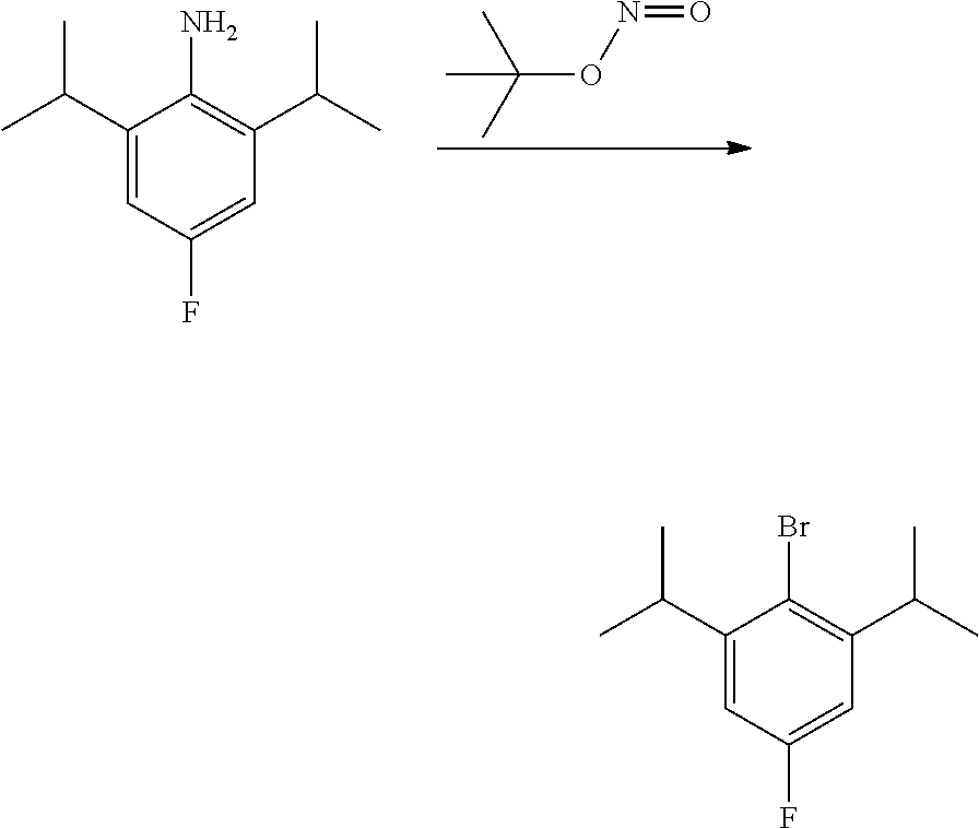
C1(C(C)C)=CC(F)=CC(C(C)C)=C1N.C(ON=O)(C)(C)C.C1(C(C)C)=CC(F)=CC(C(C)C)=C1Br
